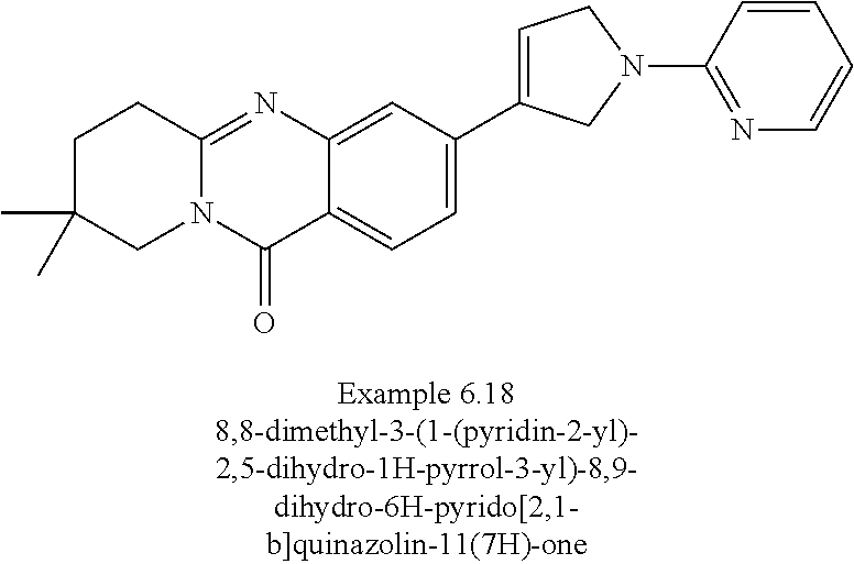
C1C(C)(C)CN2C(=NC3=CC(C4=CCN(C5=NC=CC=C5)C4)=CC=C3C2=O)C1
